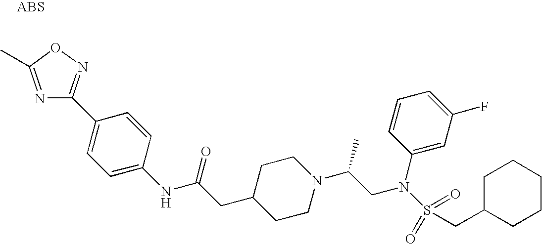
N(C(CC1CCN(C(CN(S(CC2CCCCC2)(=O)=O)C2=CC(F)=CC=C2)C)CC1)=O)C1=CC=C(C2=NOC(C)=N2)C=C1
